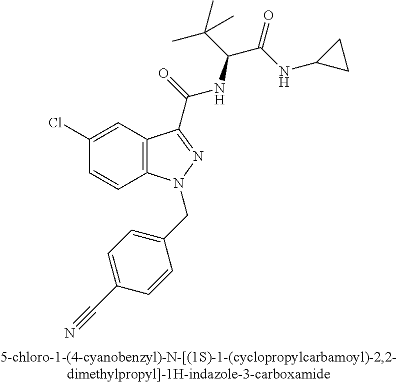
C1(Cl)=CC2=C(C=C1)N(CC1=CC=C(C#N)C=C1)N=C2C(=O)NC(C(C)(C)C)C(=O)NC1CC1
